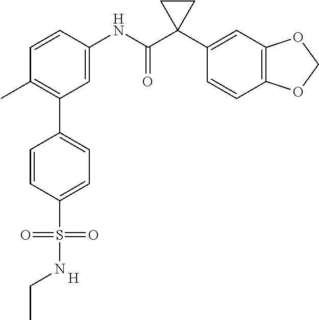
C1=C(NC(C2(C3=CC4=C(C=C3)OCO4)CC2)=O)C=CC(C)=C1C1=CC=C(S(=O)(=O)NCC)C=C1.[H]
